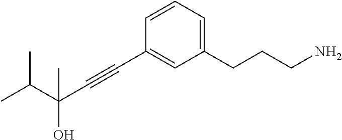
C1=CC(C#CC(C)(O)C(C)C)=CC(CCCN)=C1
